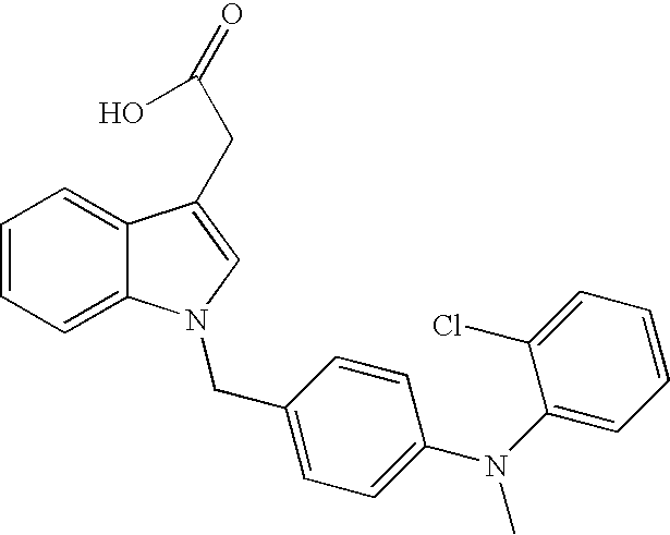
C1=CC=C2C(=C1)C(CC(=O)O)=CN2CC1=CC=C(N(C2=CC=CC=C2Cl)C)C=C1
